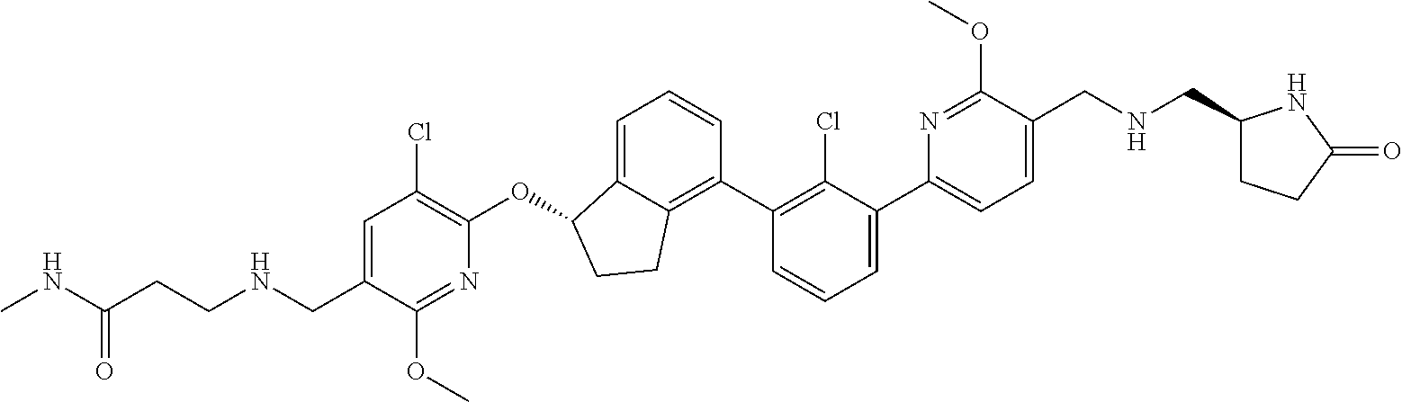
C(C1=CC(Cl)=C(OC2C3=CC=CC(C4=C(Cl)C(C5=CC=C(CNCC6CCC(=O)N6)C(OC)=N5)=CC=C4)=C3CC2)N=C1OC)NCCC(NC)=O
